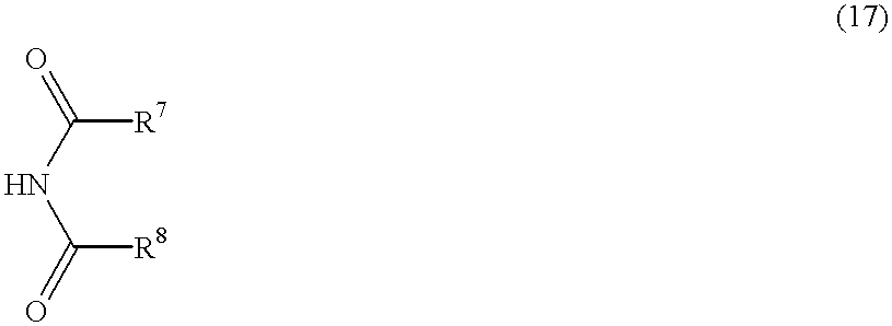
N(C([R8])=O)C([R7])=O
